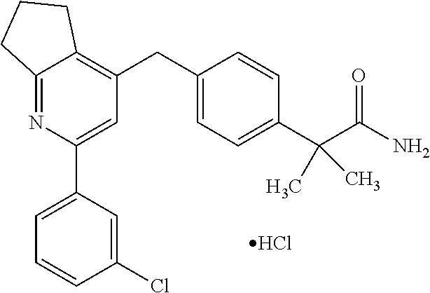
C1(CC2=C3C(=NC(C4=CC=CC(Cl)=C4)=C2)CCC3)=CC=C(C(C(N)=O)(C)C)C=C1.Cl
